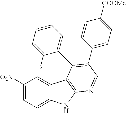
C1([O2N])=CC=C2C(=C1)C1=C(N2)N=CC(C2=CC=C([COOMe])C=C2)=C1C1=CC=CC=C1F
